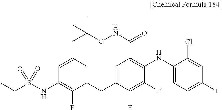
C1=CC=C(CC2=CC(C(NOC(C)(C)C)=O)=C(NC3=CC=C(I)C=C3Cl)C(F)=C2F)C(F)=C1NS(CC)(=O)=O
